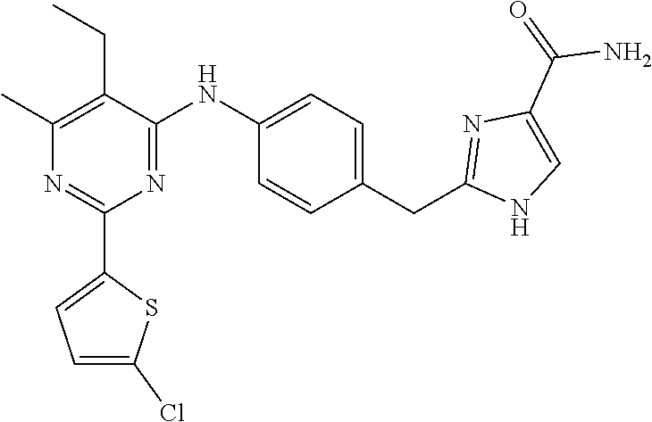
N1=C(NC2=CC=C(CC3=NC(C(=O)N)=CN3)C=C2)C(CC)=C(C)N=C1C1=CC=C(Cl)S1
